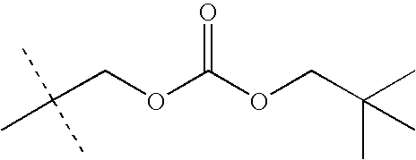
C(COC(OCC(C)(C)C)=O)(C)(C)C
